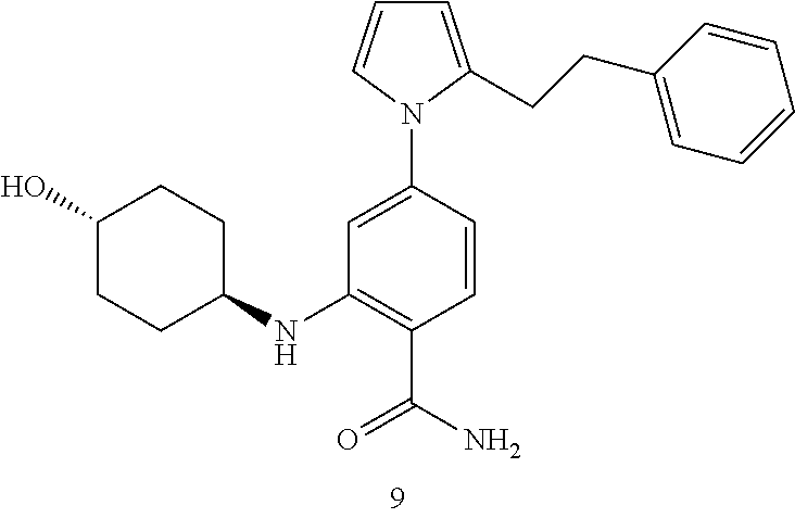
C1=C(CCC2=CC=CC=C2)N(C2=CC(NC3CCC(O)CC3)=C(C(N)=O)C=C2)C=C1
